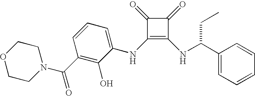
O1CCN(C(C2=C(O)C(NC3=C(NC(C4=CC=CC=C4)CC)C(=O)C3=O)=CC=C2)=O)CC1
